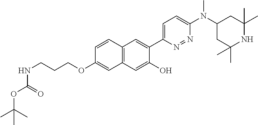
C12=C(C=C(O)C(C3=CC=C(N(C4CC(C)(C)NC(C)(C)C4)C)N=N3)=C1)C=C(OCCCNC(OC(C)(C)C)=O)C=C2
